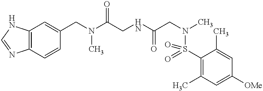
C12=C(C=CC(CN(C(CNC(CN(C)S(C3=C(C)C=C([OMe])C=C3C)(=O)=O)=O)=O)C)=C1)N=CN2
